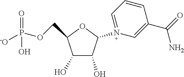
C1(O)C(O)C(N2=CC=CC(C(=O)N)=C2)OC1COP([-O])(=O)O
